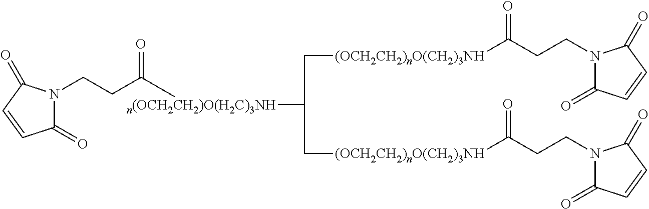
[n(OCH2CH2)O(H2C)3NH](C(C[(OCH2CH2)nO(CH2)3NH]C(=O)CCN1C(=O)C=CC1=O)C[(OCH2CH2)nO(CH2)3NH]C(=O)CCN1C(=O)C=CC1=O)C(CCN1C(=O)C=CC1=O)=O
